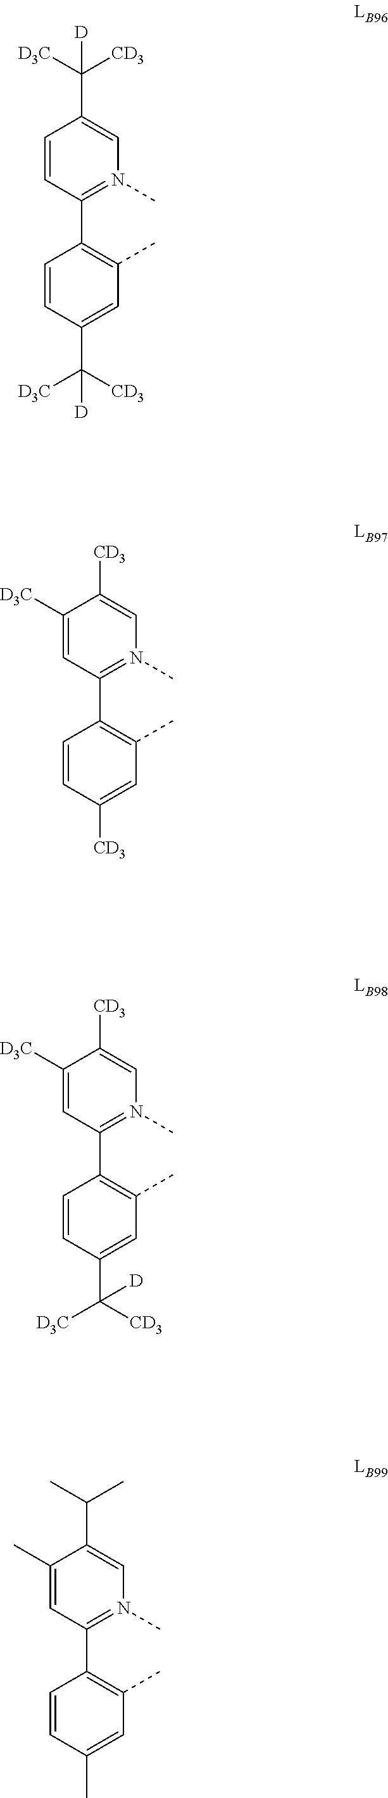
C1([D3C])=CC(C2=C(C)C=C([CD3])C=C2)=N(C)C=C1[CD3].C1([D3C])=CC(C2=C(C)C=C(C([D3C])([CD3])[D])C=C2)=N(C)C=C1[CD3].C1(C)=CC(C2=C(C)C=C(C)C=C2)=N(C)C=C1C(C)C.C1=CC(C2=C(C)C=C(C([D3C])([CD3])[D])C=C2)=N(C)C=C1C([CD3])([D3C])[D]
